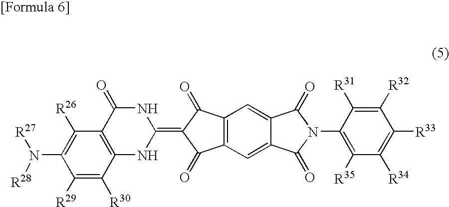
C1([R29])=C([R30])C2=C(C([R26])=C1N([R27])[R28])C(=O)NC(=C1C(=O)C3=C(C1=O)C=C1C(=C3)C(=O)N(C3=C([R35])C([R34])=C([R33])C([R32])=C3[R31])C1=O)N2
